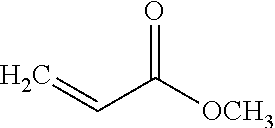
O=C([OCH3])C=C
